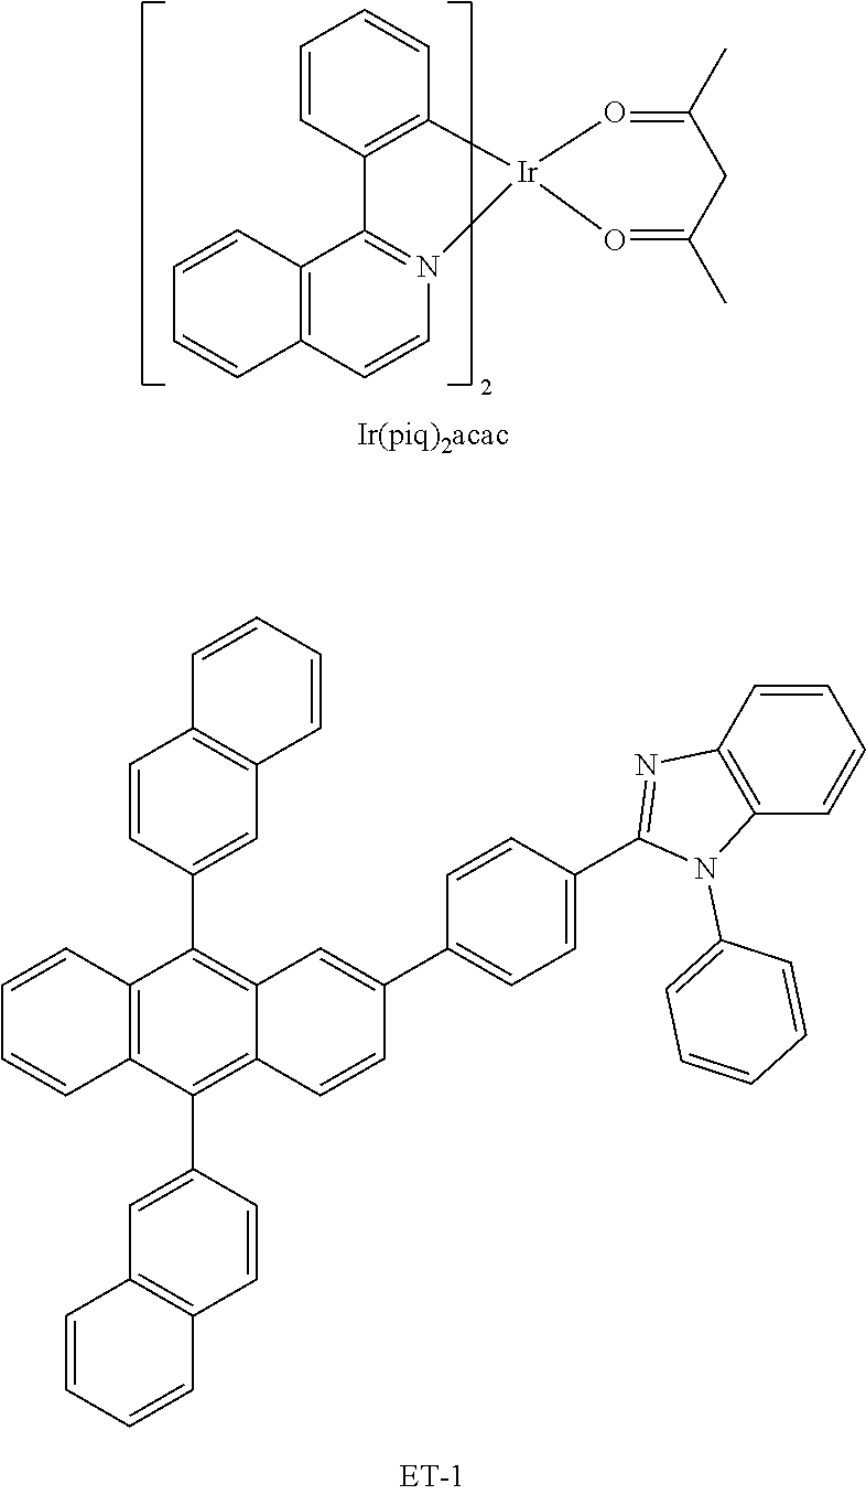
C1=CC2=C(C=C1)C=CN1=C2C2=C(C=CC=C2)[Ir]12O=C(C)CC(C)=O2.C1=CC=CC2=C1C=CC(C1=C3C(=C(C4=CC5=C(C=C4)C=CC=C5)C4=C1C=CC=C4)C=CC(C1=CC=C(C4=NC5=C(C=CC=C5)N4C4=CC=CC=C4)C=C1)=C3)=C2
